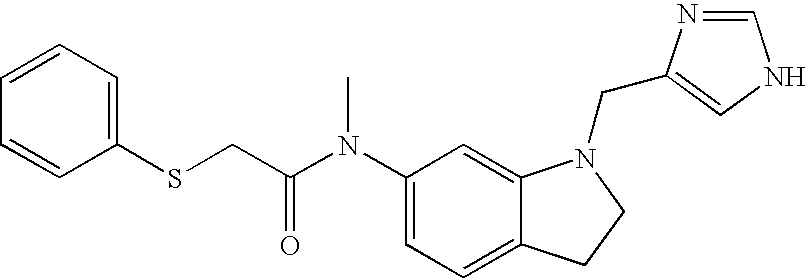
C1(N(C(CSC2=CC=CC=C2)=O)C)=CC=C2C(=C1)N(CC1=CNC=N1)CC2
